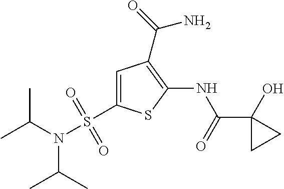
C1(C(=O)NC2=C(C(=O)N)C=C(S(N(C(C)C)C(C)C)(=O)=O)S2)(O)CC1
